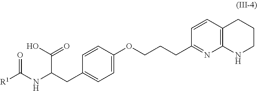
[R1]C(NC(CC1=CC=C(OCCCC2=NC3=C(C=C2)CCCN3)C=C1)C(O)=O)=O
